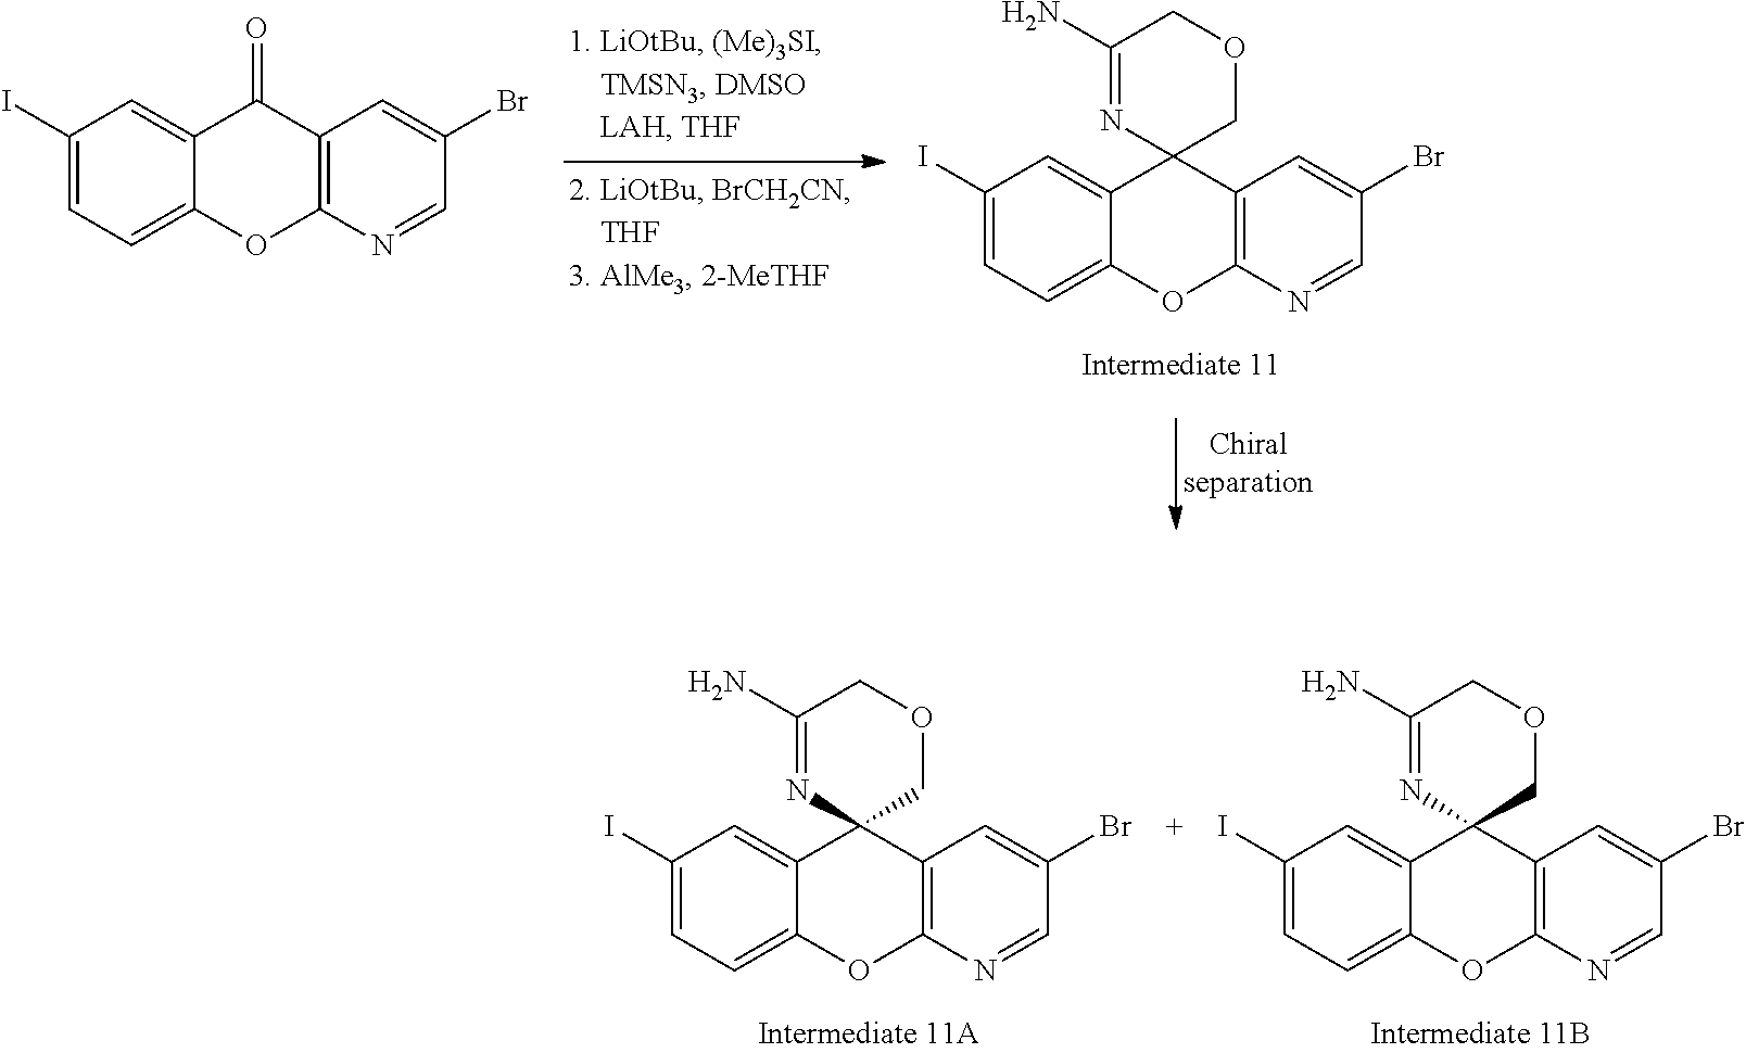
C1(I)=CC=C2C(=C1)C(=O)C1=C(O2)N=CC(Br)=C1.C1(I)=CC=C2C(=C1)C1(C3=C(O2)N=CC(Br)=C3)COCC(N)=N1.C1(I)=CC=C2C(=C1)C1(C3=C(O2)N=CC(Br)=C3)COCC(N)=N1.C1(I)=CC=C2C(=C1)C1(C3=C(O2)N=CC(Br)=C3)COCC(N)=N1
